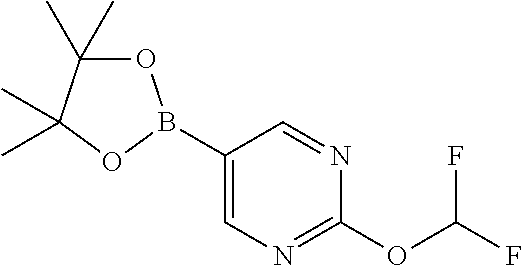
C1(B2OC(C)(C)C(C)(C)O2)=CN=C(OC(F)F)N=C1
